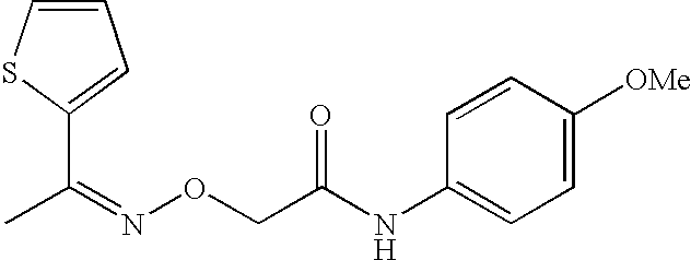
C1=CSC(C(=NOCC(NC2=CC=C([OMe])C=C2)=O)C)=C1
